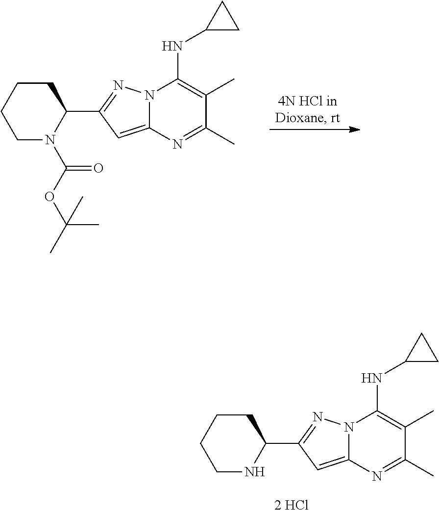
C1CCCN(C(OC(C)(C)C)=O)C1C1=NN2C(=C1)N=C(C)C(C)=C2NC1CC1.C1CCCNC1C1=NN2C(=C1)N=C(C)C(C)=C2NC1CC1
